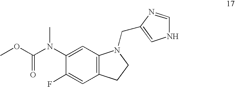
COC(=O)N(C1=CC2=C(C=C1F)CCN2CC1=CNC=N1)C
